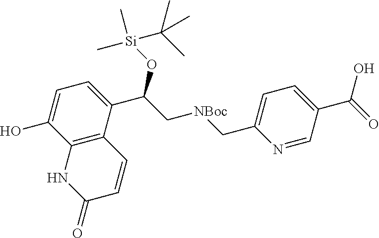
C12=C(C(C(C[NBoc]CC3=CC=C(C(=O)O)C=N3)O[Si](C)(C(C)(C)C)C)=CC=C1O)C=CC(=O)N2
